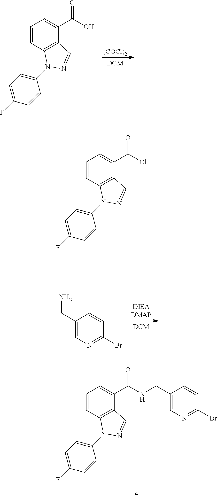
C1=CC2=C(C(C(O)=O)=C1)C=NN2C1=CC=C(F)C=C1.[(COCl)2].C1=CC2=C(C(C(Cl)=O)=C1)C=NN2C1=CC=C(F)C=C1.C1(CN)=CN=C(Br)C=C1.C1=CC2=C(C(C(NCC3=CN=C(Br)C=C3)=O)=C1)C=NN2C1=CC=C(F)C=C1
